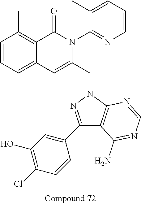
C1=CC=C2C(=C1C)C(=O)N(C1=NC=CC=C1C)C(CN1N=C(C3=CC(O)=C(Cl)C=C3)C3=C1N=CN=C3N)=C2
